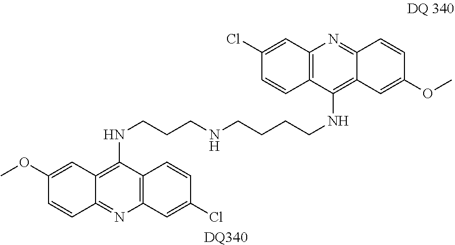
C12=C(C(NCCCNCCCCNC3=C4C(=NC5=C3C=CC(Cl)=C5)C=CC(OC)=C4)=C3C(=N1)C=CC(OC)=C3)C=CC(Cl)=C2.[DQ340]
